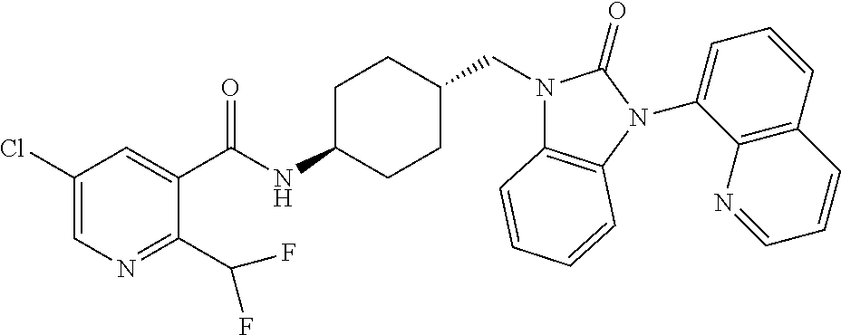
C1(Cl)=CN=C(C(F)F)C(C(NC2CCC(CN3C4=C(N(C5=CC=CC6=C5N=CC=C6)C3=O)C=CC=C4)CC2)=O)=C1
